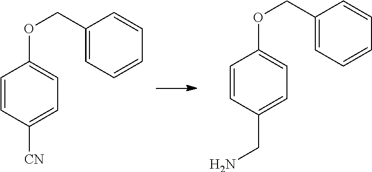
C1=CC([CN])=CC=C1OCC1=CC=CC=C1.C1=CC(CN)=CC=C1OCC1=CC=CC=C1
